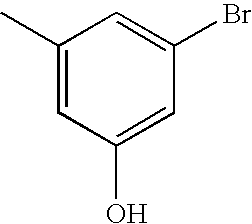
C1(C)=CC(O)=CC(Br)=C1
